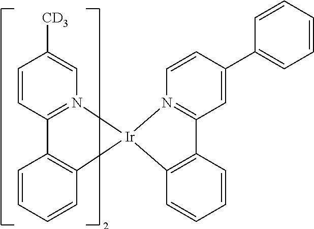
C1=CC=CC2=C1C1=N(C=C([CD3])C=C1)[Ir]21N2=C(C3=C1C=CC=C3)C=C(C1=CC=CC=C1)C=C2
